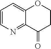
C12=CC=CN=C1C(=O)CCO2
